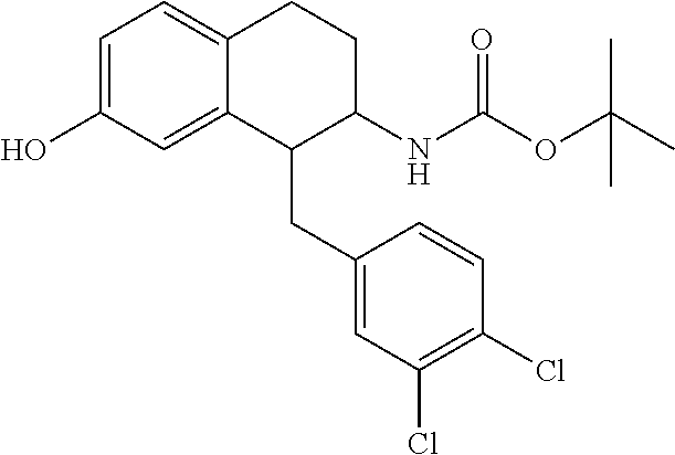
C1=C(O)C=C2C(=C1)CCC(NC(OC(C)(C)C)=O)C2CC1=CC(Cl)=C(Cl)C=C1
